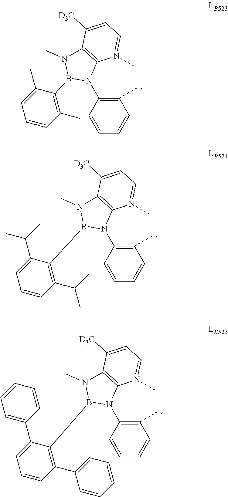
C1(C)=C(N2C3=C(N(C)B2C2=C(C)C=CC=C2C)C([D3C])=CC=N3C)C=CC=C1.C1(C)=C(N2C3=C(N(C)B2C2=C(C(C)C)C=CC=C2C(C)C)C([D3C])=CC=N3C)C=CC=C1.C1(C)=C(N2C3=C(N(C)B2C2=C(C4=CC=CC=C4)C=CC=C2C2=CC=CC=C2)C([D3C])=CC=N3C)C=CC=C1
